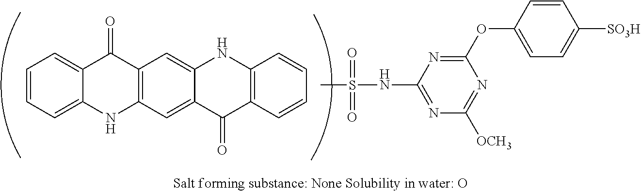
N(C1=NC([OCH3])=NC(OC2=CC=C([SO3H])C=C2)=N1)S(=O)(=O)C.C12=C(C=CC=C1)C(=O)C1=CC3=C(C=C1N2)C(=O)C1=CC=CC=C1N3
